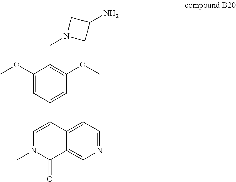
C1(OC)=CC(C2=CN(C)C(=O)C3=CN=CC=C32)=CC(OC)=C1CN1CC(N)C1
